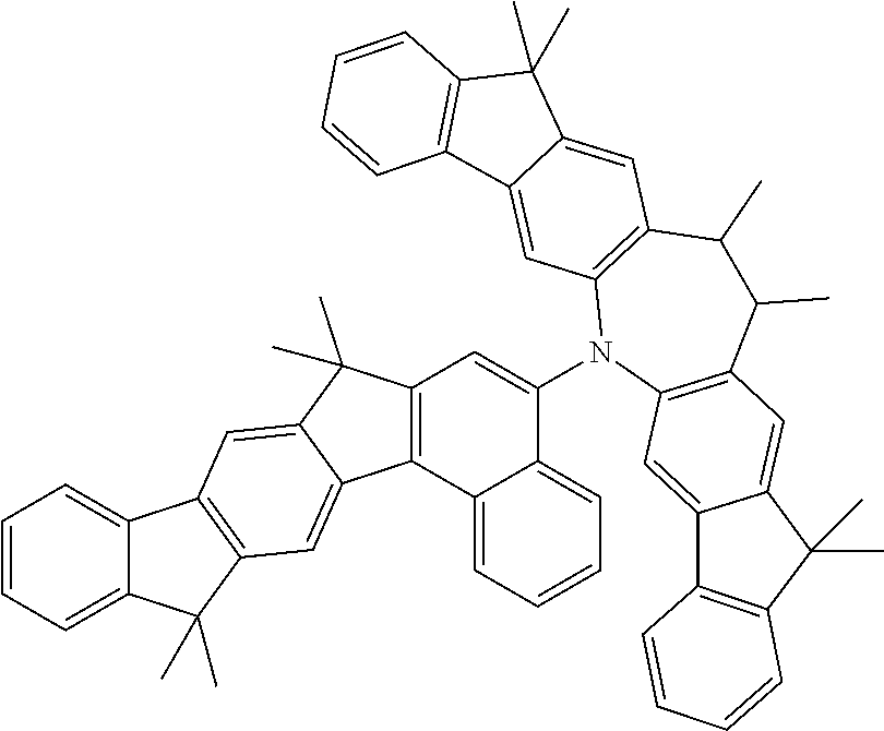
C12=CC=CC=C1C(C)(C)C1=C2C=C2C(C)(C)C3=C(C2=C1)C1=CC=CC=C1C(N1C2=C(C(C)C(C)C4=C1C=C1C(=C4)C(C)(C)C4=C1C=CC=C4)C=C1C(=C2)C2=C(C1(C)C)C=CC=C2)=C3
